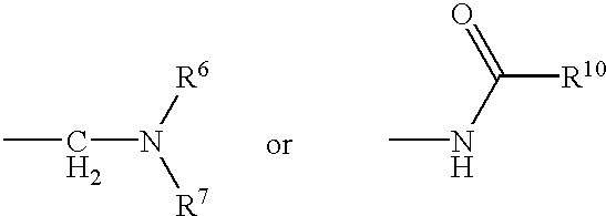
CCN([R7])[R6].CNC([R10])=O
